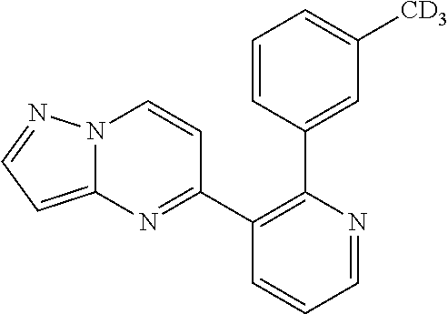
C1=NC(C2=CC([CD3])=CC=C2)=C(C2=NC3=CC=NN3C=C2)C=C1
